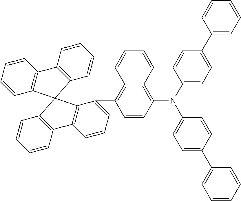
C1(C2=CC=CC3=C2C2(C4=C3C=CC=C4)C3=C(C=CC=C3)C3=C2C=CC=C3)=C2C(=C(N(C3=CC=C(C4=CC=CC=C4)C=C3)C3=CC=C(C4=CC=CC=C4)C=C3)C=C1)C=CC=C2
